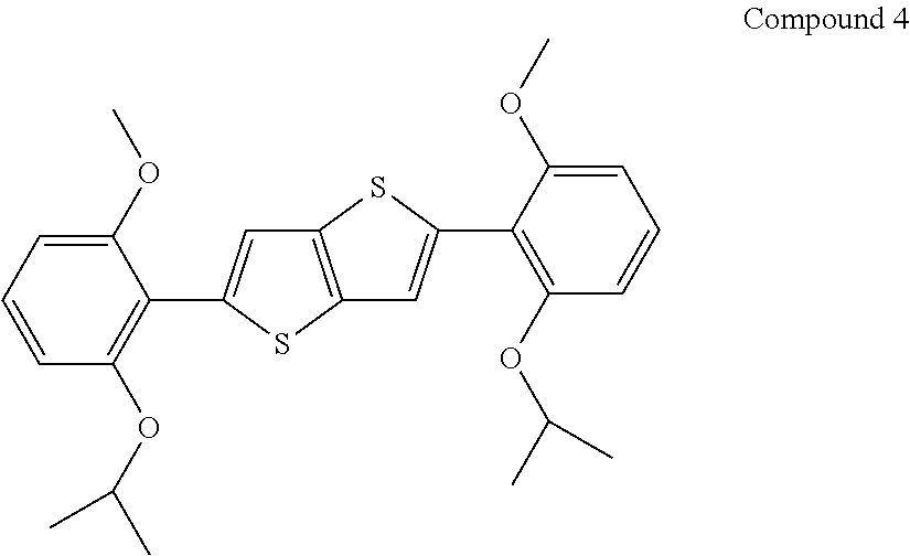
C1(C2=CC3=C(S2)C=C(C2=C(OC(C)C)C=CC=C2OC)S3)=C(OC(C)C)C=CC=C1OC
